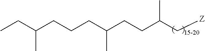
C(CCCC(CCC(C[Z])C)C)(CC)C
